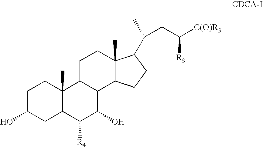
C1C(O)CC2C(C)(C1)C1C(C(O)C2[R4])C2C(C)(CC1)C(C(C)CC([C(O)R3])[R9])CC2
